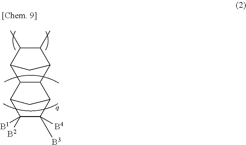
C12C(C)C(C)C(C1)C1C2C2C([B4])([B3])C([B1])([B2])C1C2
